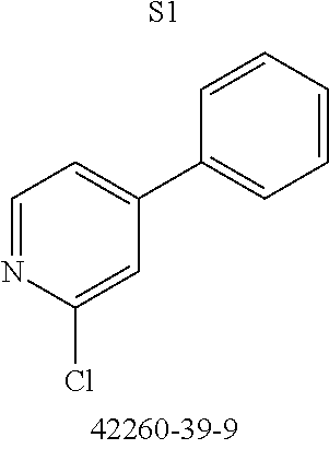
C1=NC(Cl)=CC(C2=CC=CC=C2)=C1.[S1]
